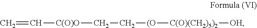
C=C[C(O)O]CC[(O][C(O)(CH2)5)2][OH]
